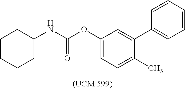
C1(OC(NC2CCCCC2)=O)=CC=C(C)C(C2=CC=CC=C2)=C1
